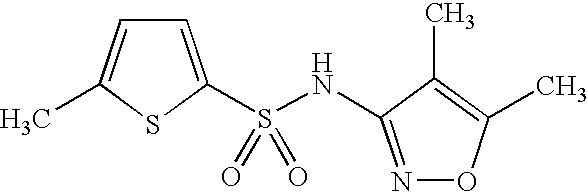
C1=C(S(NC2=NOC(C)=C2C)(=O)=O)SC(C)=C1
